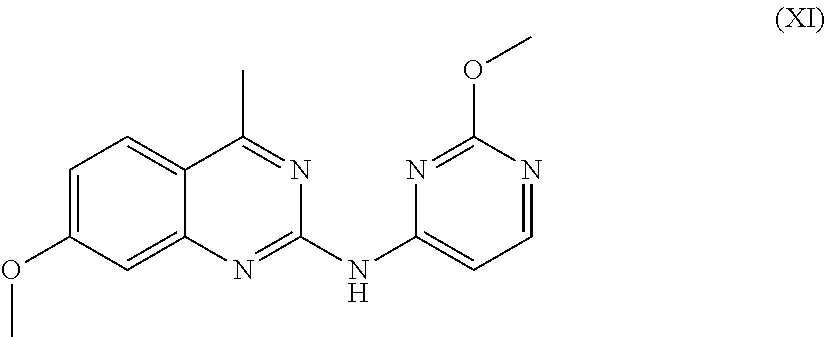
C1=C(OC)C=C2C(=C1)C(C)=NC(NC1=CC=NC(OC)=N1)=N2
